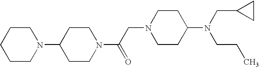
C1CN(C(CN2CCC(N(CC3CC3)CCC)CC2)=O)CCC1N1CCCCC1
